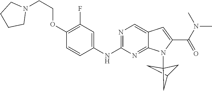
C1C2CC1(N1C3=NC(NC4=CC(F)=C(OCCN5CCCC5)C=C4)=NC=C3C=C1C(N(C)C)=O)C2
